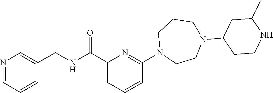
C(C1=CN=CC=C1)NC(C1=CC=CC(N2CCN(C3CCNC(C)C3)CCC2)=N1)=O
